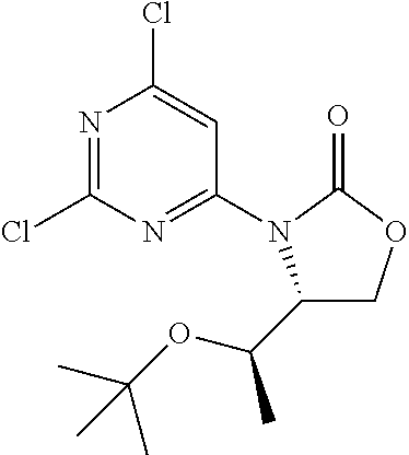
N1=C(Cl)N=C(N2C(C(OC(C)(C)C)C)COC2=O)C=C1Cl
